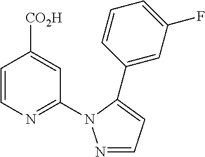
C1=CN=C(N2N=CC=C2C2=CC(F)=CC=C2)C=C1[CO2H]
